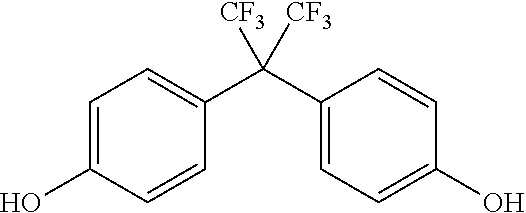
C1=C(O)C=CC(C(C2=CC=C(O)C=C2)([CF3])[CF3])=C1
